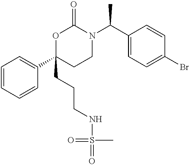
C1=CC=CC(C2(CCCNS(=O)(=O)C)CCN(C(C3=CC=C(Br)C=C3)C)C(=O)O2)=C1
